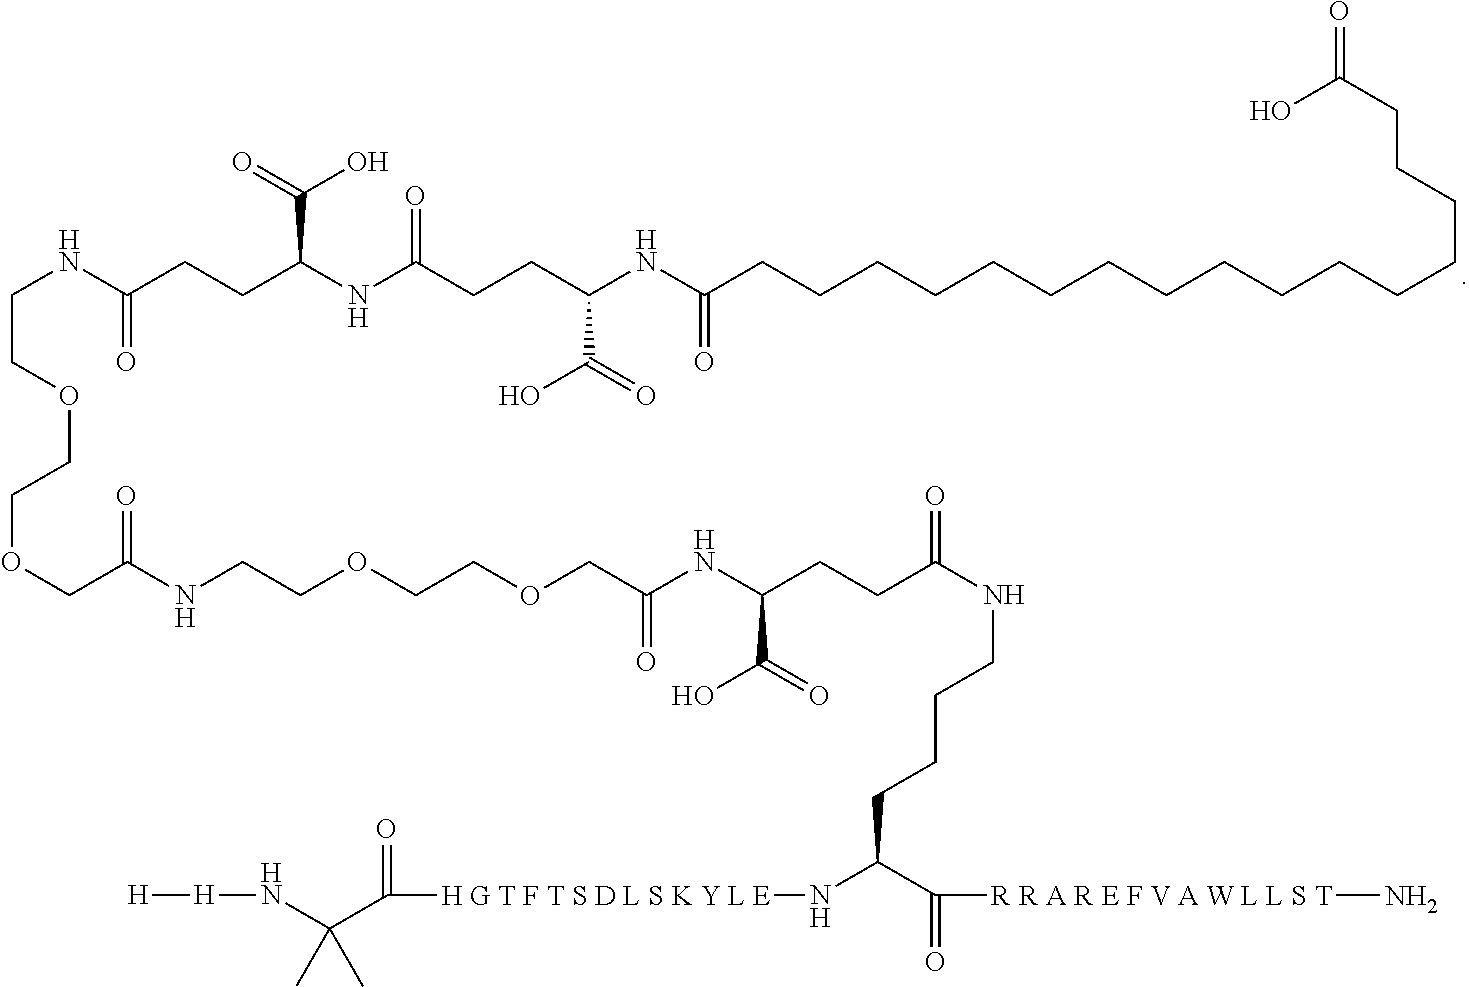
C(COCCOCC(NCCOCCOCC(NC(CCC(NCCCCC(C(=O)[R R A R E F V A W L L S T]N)N[H G T F T S D L S K Y L E]C(C(N[H][H])(C)C)=O)=O)C(=O)O)=O)=O)NC(CCC(NC(CCC(NC(CCCCCCCCCCCCCCCCC(=O)O)=O)C(=O)O)=O)C(=O)O)=O
